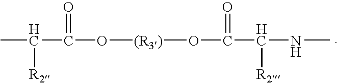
CC([R2])C(=O)O[(R3)]OC(=O)C([R2])NC
